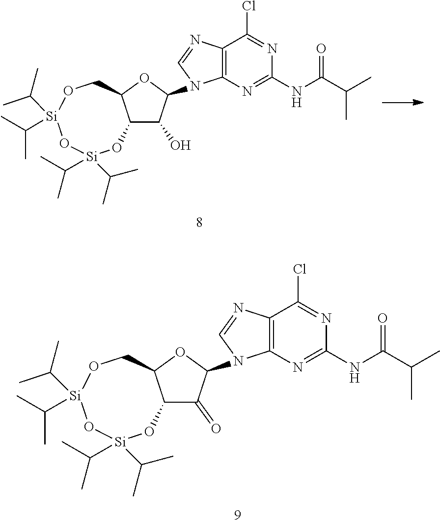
C12C(O)C(N3C4=C(C(Cl)=NC(NC(C(C)C)=O)=N4)N=C3)OC1CO[Si](C(C)C)(C(C)C)O[Si](C(C)C)(C(C)C)O2.C12C(=O)C(N3C4=C(C(Cl)=NC(NC(C(C)C)=O)=N4)N=C3)OC1CO[Si](C(C)C)(C(C)C)O[Si](C(C)C)(C(C)C)O2
